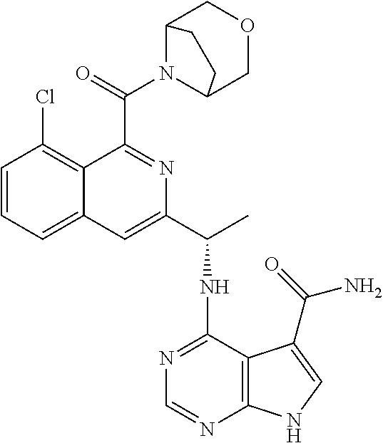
C1=CC=C2C(=C1Cl)C(C(=O)N1C3COCC1CC3)=NC(C(C)NC1=NC=NC3=C1C(C(=O)N)=CN3)=C2
